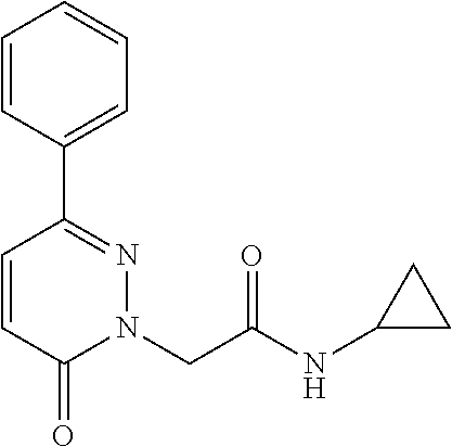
C1=CC(C2=NN(CC(NC3CC3)=O)C(=O)C=C2)=CC=C1
